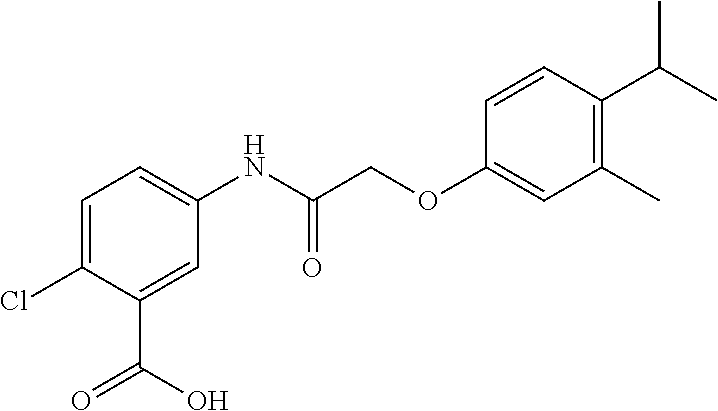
C1=C(Cl)C(C(=O)O)=CC(NC(COC2=CC(C)=C(C(C)C)C=C2)=O)=C1
